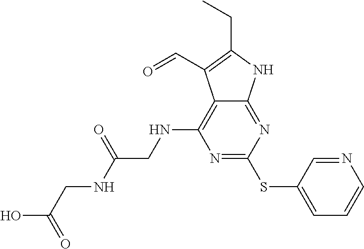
N1=C(SC2=CC=CN=C2)N=C2C(=C1NCC(NCC(O)=O)=O)C(C=O)=C(CC)N2
